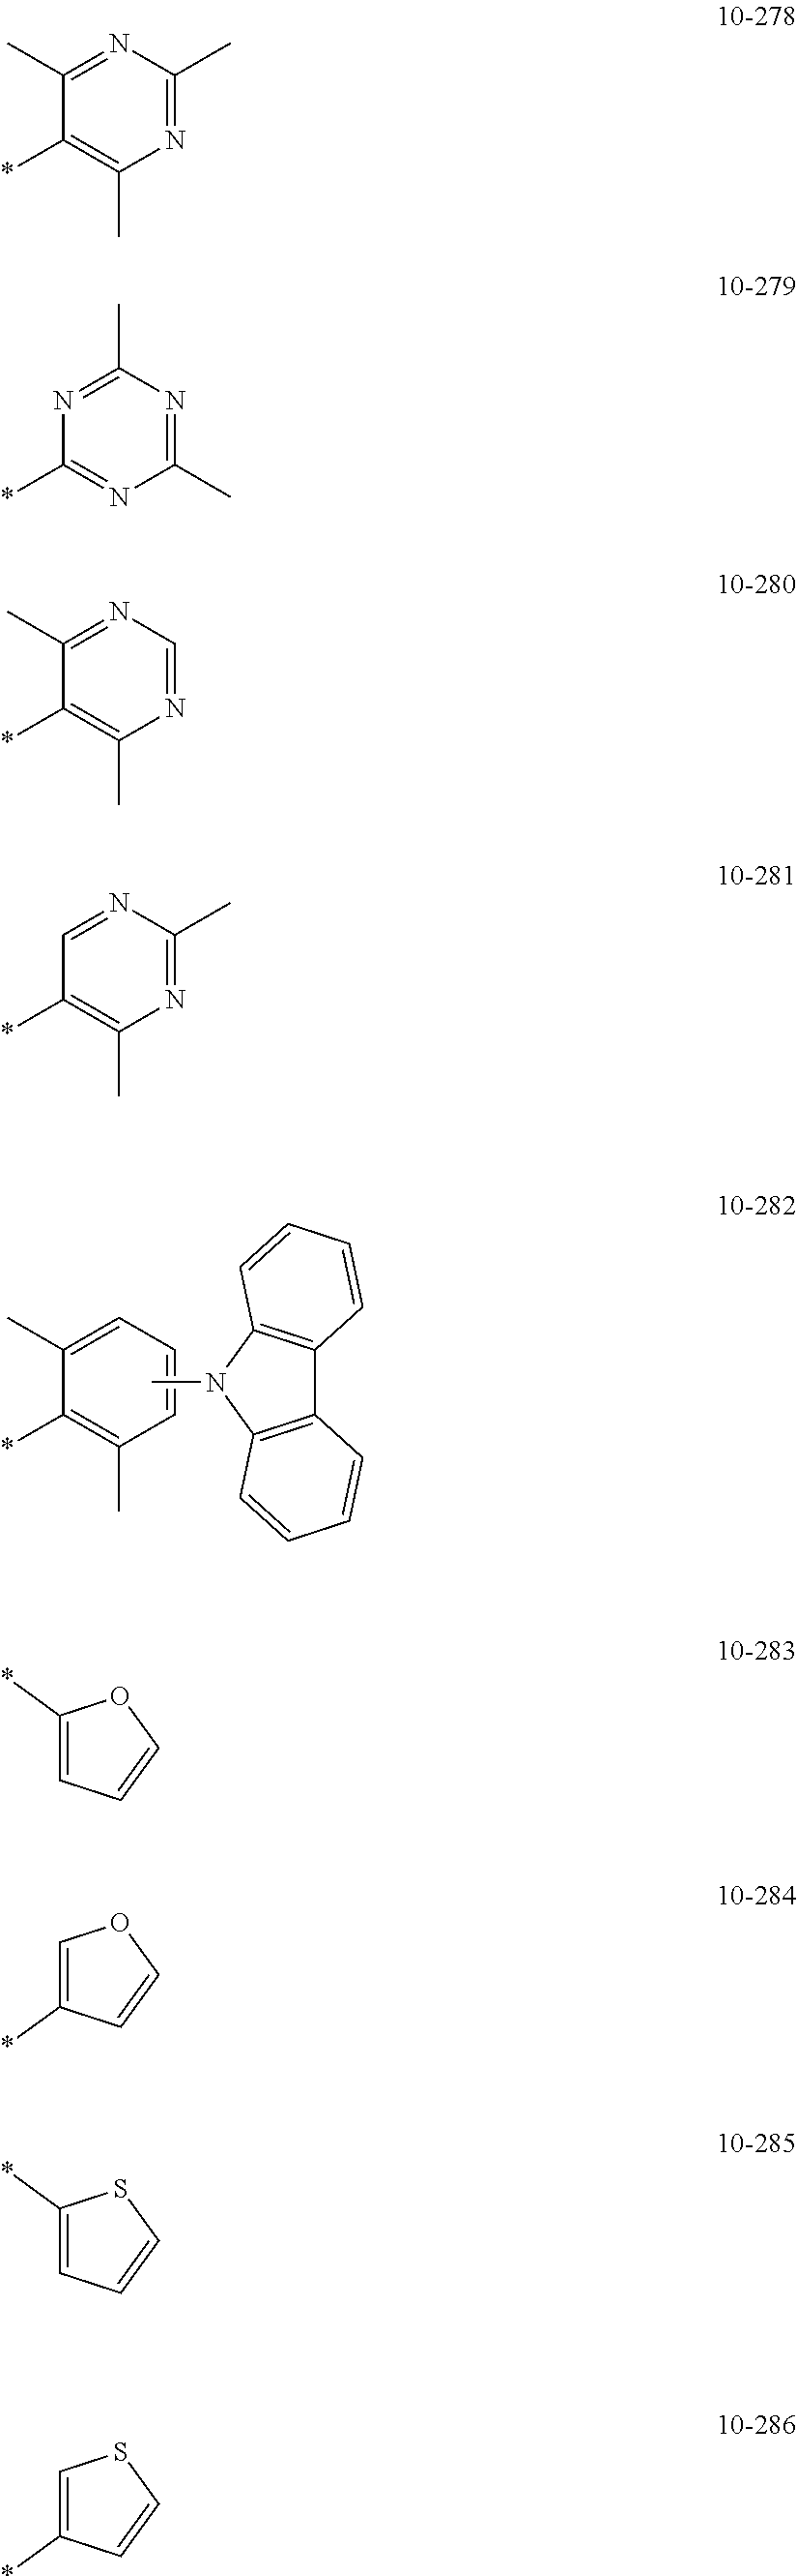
C1(*)=C(C)C=CC=C1C.CN1C2=C(C3=C1C=CC=C3)C=CC=C2.C1(*)=C(C)N=C(C)N=C1C.C1(*)=NC(C)=NC(C)=N1.C1(*)=C(C)N=CN=C1C.C1(*)=C(C)N=C(C)N=C1.C1(*)=CC=CO1.C1=C(*)C=CO1.C1(*)=CC=CS1.C1=C(*)C=CS1
